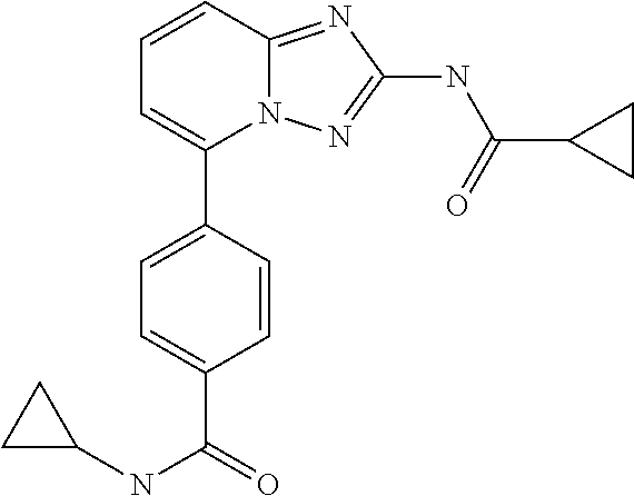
C1=CC2=NC(NC(=O)C3CC3)=NN2C(C2=CC=C(C(=O)NC3CC3)C=C2)=C1
